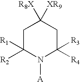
C1C([R1])([R2])N([A])C([R3])([R4])CC1([R8X])[XR9]
